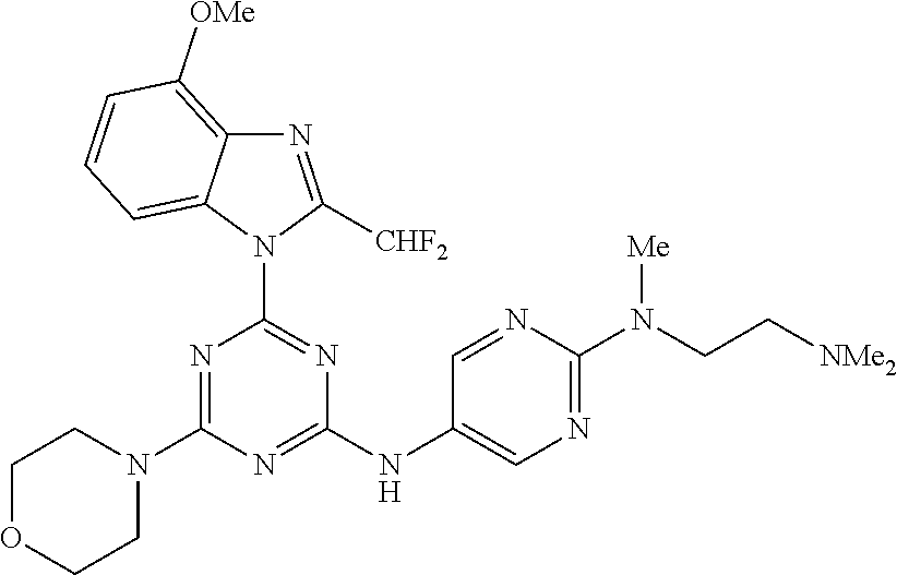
N1=C(N2CCOCC2)N=C(NC2=CN=C(N(CC[NMe2])[Me])N=C2)N=C1N1C([CHF2])=NC2=C([OMe])C=CC=C12
